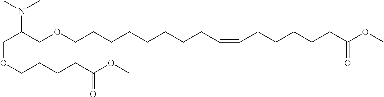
C(OCCCCC(OC)=O)C(COCCCCCCCCC=CCCCCCC(OC)=O)N(C)C
